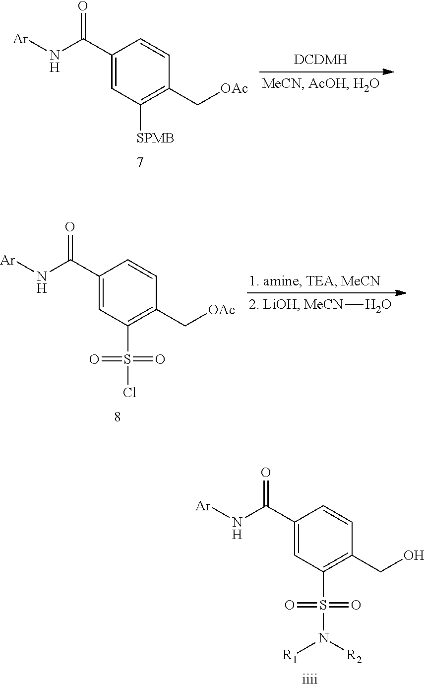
C1(C(N[Ar])=O)=CC([SPMB])=C(C[OAc])C=C1.C1(C(N[Ar])=O)=CC(S(N([R1])[R2])(=O)=O)=C(CO)C=C1.C1(C(N[Ar])=O)=CC(S(Cl)(=O)=O)=C(C[OAc])C=C1.[MeCN]O
